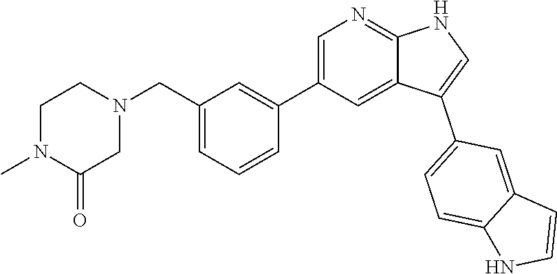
C1(CN2CC(=O)N(C)CC2)=CC=CC(C2=CN=C3C(=C2)C(C2=CC=C4C(=C2)C=CN4)=CN3)=C1
